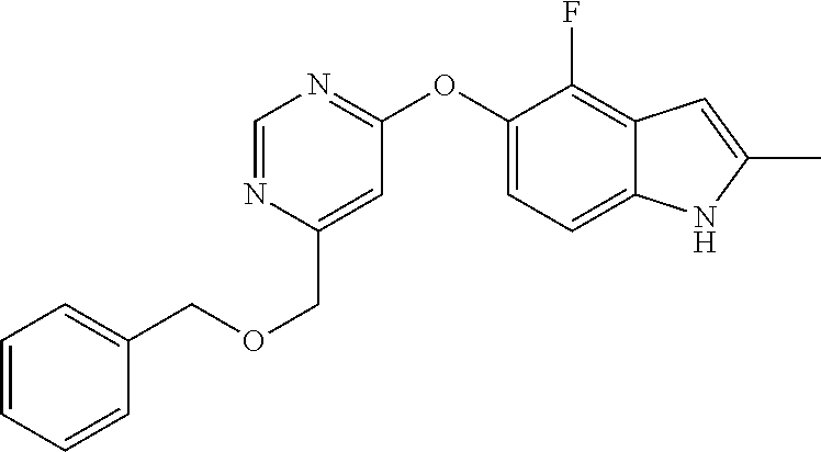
C1=NC(COCC2=CC=CC=C2)=CC(OC2=CC=C3C(=C2F)C=C(C)N3)=N1
